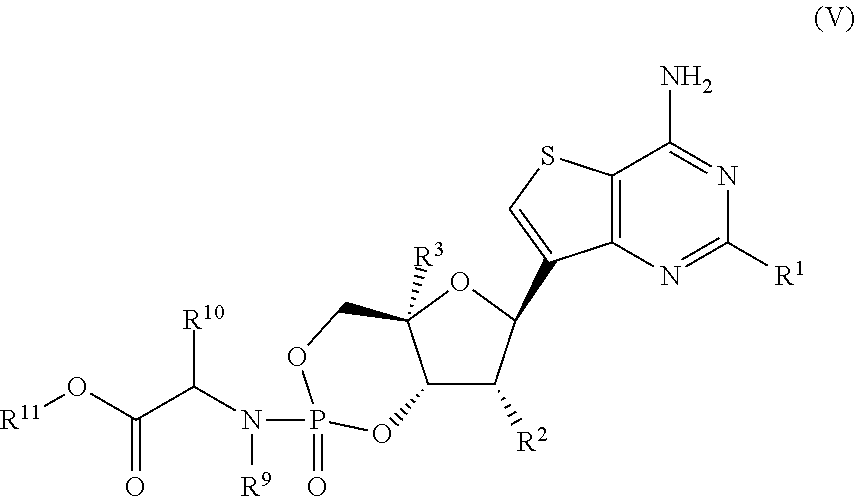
C12=C(N=C([R1])N=C1N)C(C1C([R2])C3C([R3])(O1)COP(=O)(N(C([R10])C(O[R11])=O)[R9])O3)=CS2
